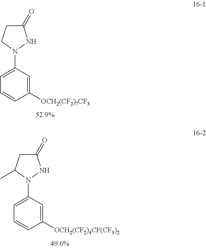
C1([OCH2(CF2)7CF3])=CC(N2CCC(=O)N2)=CC=C1.C1([OCH2(CF2)4CF(CF3)2])=CC(N2C(C)CC(=O)N2)=CC=C1
